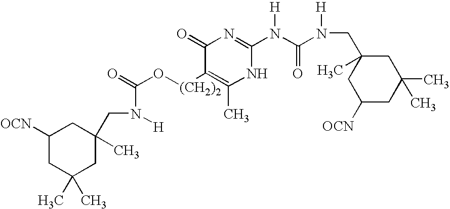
C1(=O)C([(CH2)2]OC(=O)N([H])CC2(C)CC([OCN])CC(C)(C)C2)=C(C)NC(N(C(N([H])CC2(C)CC([OCN])CC(C)(C)C2)=O)[H])=N1
